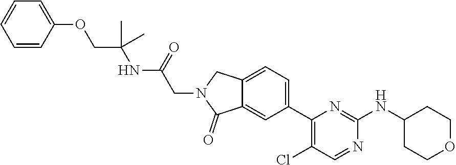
C1(NC2CCOCC2)=NC(C2=CC=C3C(=C2)C(=O)N(CC(NC(COC2=CC=CC=C2)(C)C)=O)C3)=C(Cl)C=N1
